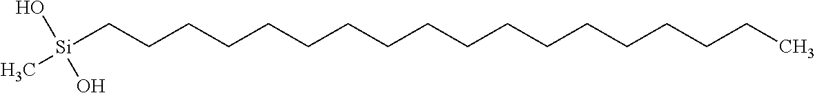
C([Si](O)(O)O)CCCCCCCCCCCCCCCCC
